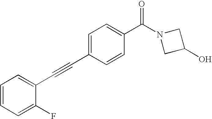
C1=CC=C(F)C(C#CC2=CC=C(C(N3CC(O)C3)=O)C=C2)=C1
